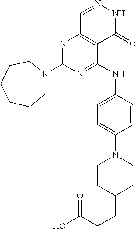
N1=C(NC2=CC=C(N3CCC(CCC(O)=O)CC3)C=C2)C2=C(N=C1N1CCCCCC1)C=NNC2=O
